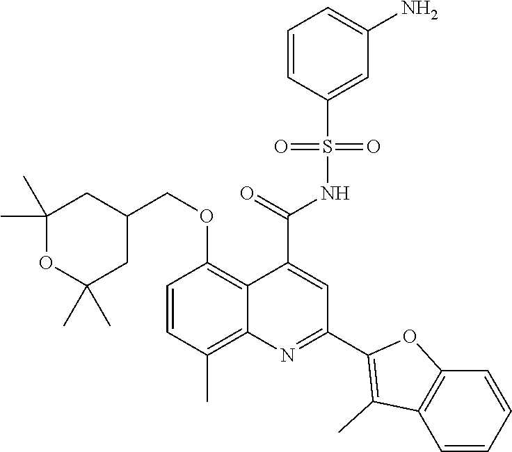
C1=CC(C)=C2C(=C1OCC1CC(C)(C)OC(C)(C)C1)C(C(=O)NS(C1=CC(N)=CC=C1)(=O)=O)=CC(C1=C(C)C3=C(O1)C=CC=C3)=N2
